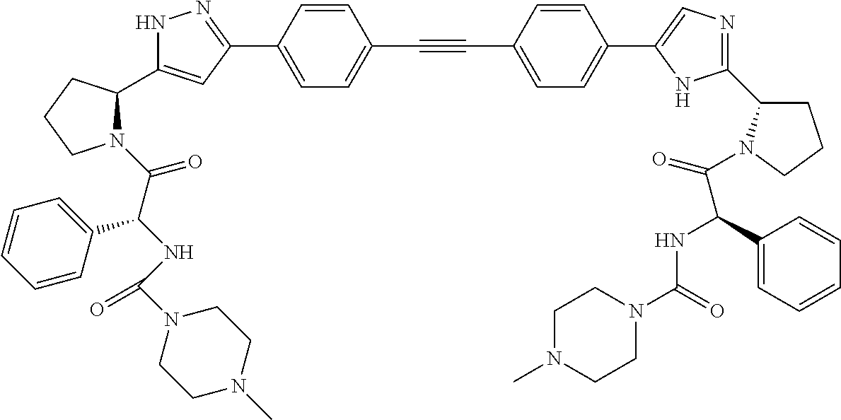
N1C(C2N(C(C(NC(N3CCN(C)CC3)=O)C3=CC=CC=C3)=O)CCC2)=CC(C2=CC=C(C#CC3=CC=C(C4=CN=C(C5CCCN5C(=O)C(C5=CC=CC=C5)NC(N5CCN(C)CC5)=O)N4)C=C3)C=C2)=N1
